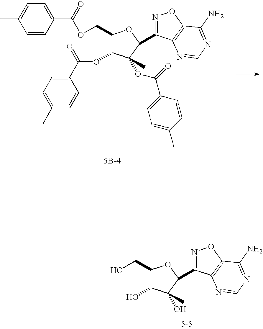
C(C1C(OC(=O)C2=CC=C(C)C=C2)C(C)(OC(C2=CC=C(C)C=C2)=O)C(C2=NOC3=C2N=CN=C3N)O1)OC(=O)C1=CC=C(C)C=C1.C(C1C(O)C(C)(O)C(C2=NOC3=C2N=CN=C3N)O1)O
